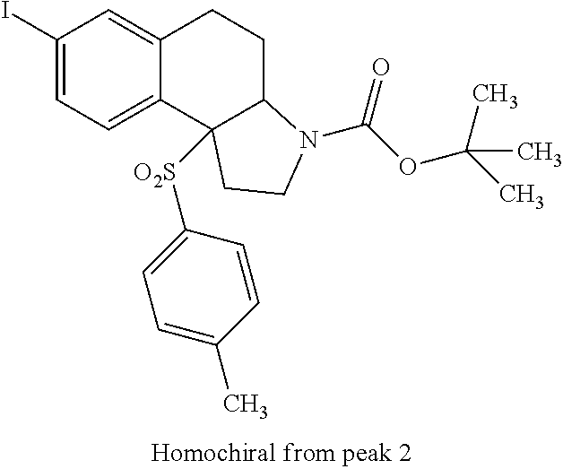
C1(I)=CC=C2C(=C1)CCC1C2([O2S]C2=CC=C(C)C=C2)CCN1C(OC(C)(C)C)=O
